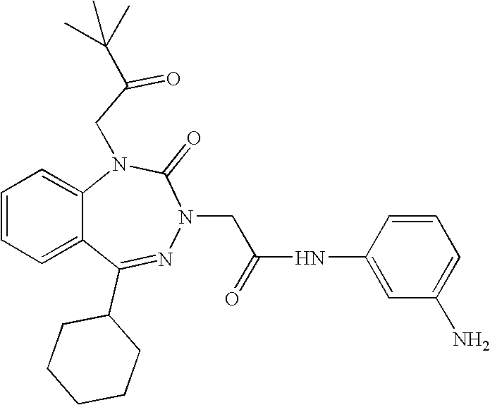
C1=CC=C2C(=C1)N(CC(=O)C(C)(C)C)C(=O)N(CC(NC1=CC(N)=CC=C1)=O)N=C2C1CCCCC1
